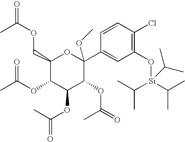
C1(COC(C)=O)C(OC(C)=O)C(OC(C)=O)C(OC(C)=O)C(C2=CC(O[Si](C(C)C)(C(C)C)C(C)C)=C(Cl)C=C2)(OC)O1
